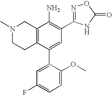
N1(C)CCC2=C(C1)C(N)=C(C1=NOC(=O)N1)C=C2C1=CC(F)=CC=C1OC
